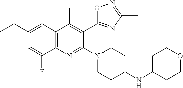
C1(C(C)C)=CC2=C(C(F)=C1)N=C(N1CCC(NC3CCOCC3)CC1)C(C1=NC(C)=NO1)=C2C
